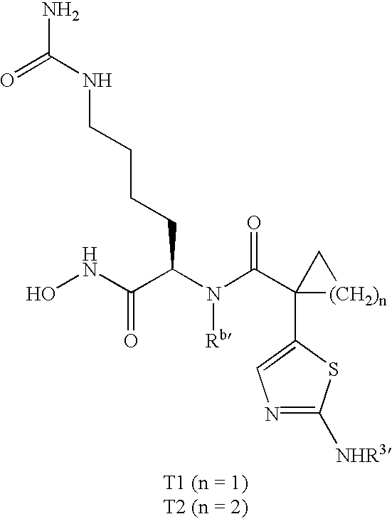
ONC(C(N(C(C1(C2=CN=C([NHR3])S2)[(CH2)n]C1)=O)[Rb])CCCCNC(N)=O)=O
